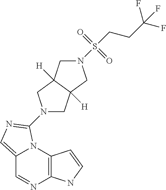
C12=C(N3C(=CN=C3N3CC4([H])C([H])(C3)CN(S(CCC(F)(F)F)(=O)=O)C4)C=N1)C=CN2
